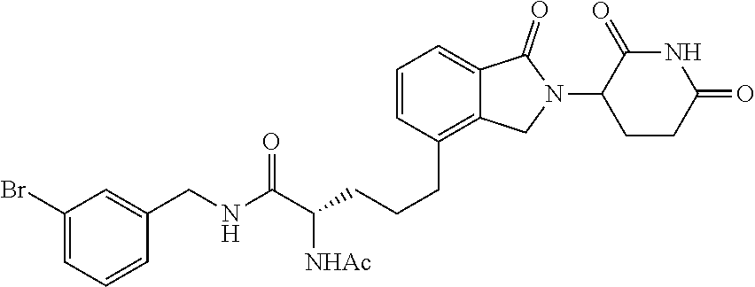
C1=CC(CCCC(C(NCC2=CC(Br)=CC=C2)=O)[NHAc])=C2C(=C1)C(=O)N(C1CCC(=O)NC1=O)C2
